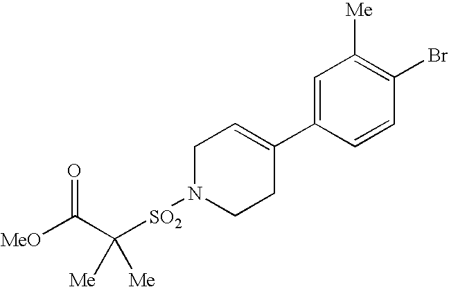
[SO2](N1CCC(C2=CC([Me])=C(Br)C=C2)=CC1)C(C([MeO])=O)([Me])[Me]
